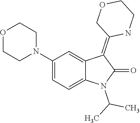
N1(C(C)C)C(=O)C(=C2COCCN2)C2=CC(N3CCOCC3)=CC=C12
